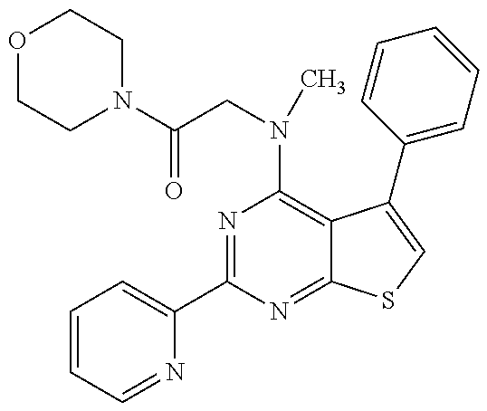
C1=CC=NC(C2=NC(N(CC(N3CCOCC3)=O)C)=C3C(=N2)SC=C3C2=CC=CC=C2)=C1
